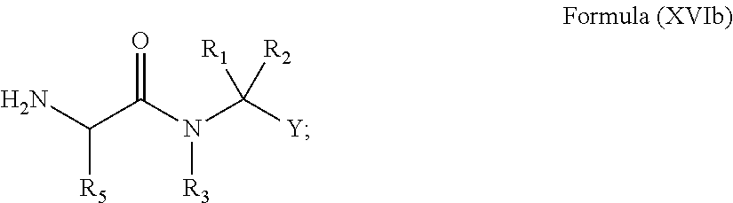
NC(C(N(C([Y])([R1])[R2])[R3])=O)[R5]
